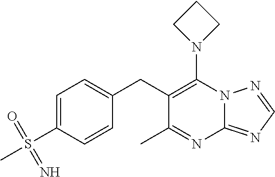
N12C(=NC=N1)N=C(C)C(CC1=CC=C(S(C)(=O)=N)C=C1)=C2N1CCC1
